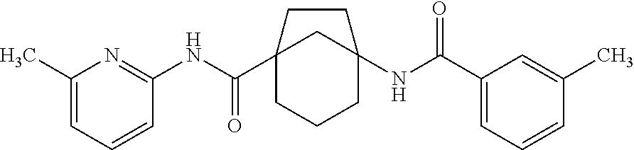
C12(C(NC3=NC(C)=CC=C3)=O)CCCC(NC(C3=CC=CC(C)=C3)=O)(C1)CC2
